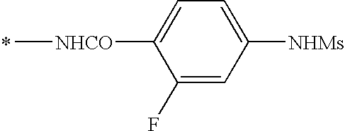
[NHCO](C)C1=CC=C([NHMs])C=C1F
